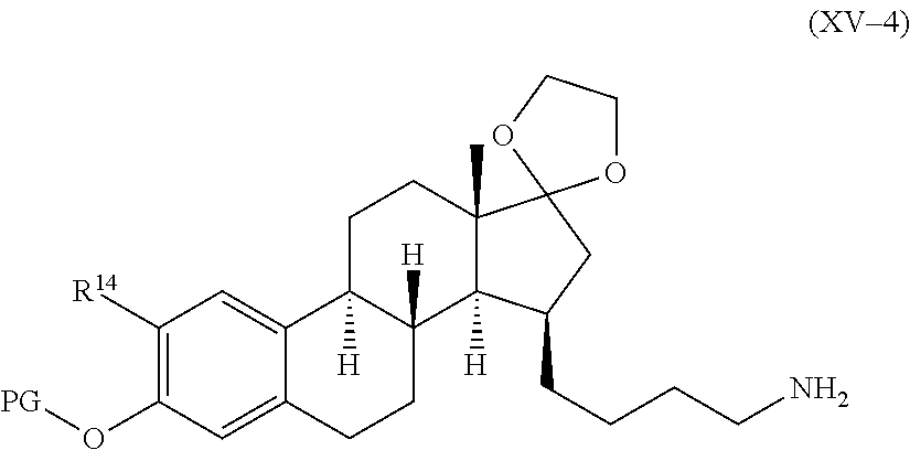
C1([R14])=C(O[PG])C=C2C(=C1)C1([H])C([H])(CC2)C2([H])C(C)(CC1)C1(CC2CCCCN)OCCO1
